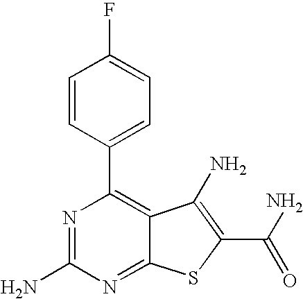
C1=CC(C2=C3C(=NC(N)=N2)SC(C(=O)N)=C3N)=CC=C1F
